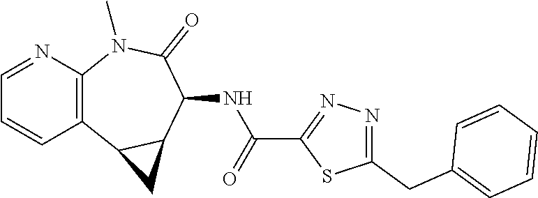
C12=C(N(C)C(=O)C(NC(C3=NN=C(CC4=CC=CC=C4)S3)=O)C3C1C3)N=CC=C2
